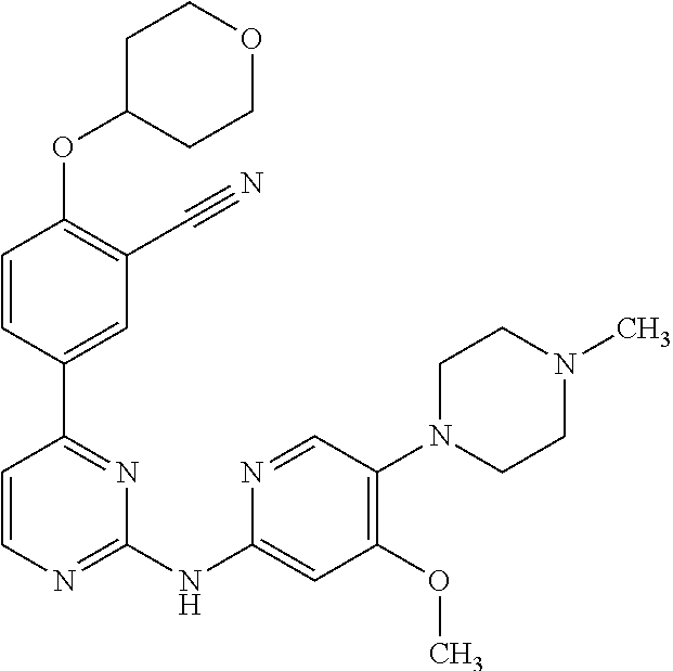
O(C1=C(C#N)C=C(C2=NC(NC3=CC(OC)=C(N4CCN(C)CC4)C=N3)=NC=C2)C=C1)C1CCOCC1
